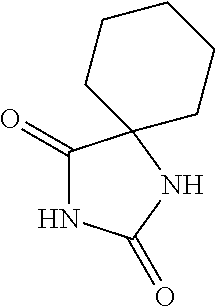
C1(=O)NC(=O)NC12CCCCC2
